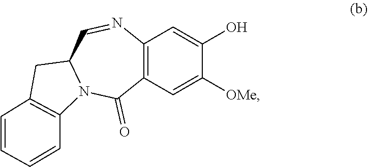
C12=C(C=C([OMe])C(O)=C1)C(=O)N1C(C=N2)CC2=C1C=CC=C2
